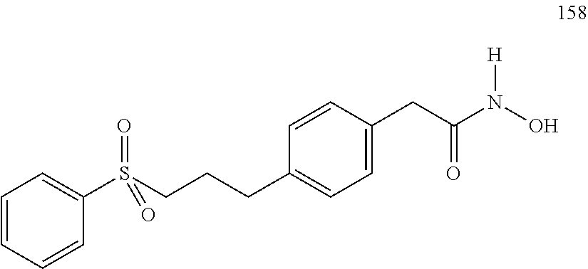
C(C(N(O)[H])=O)C1=CC=C(CCCS(C2=CC=CC=C2)(=O)=O)C=C1
